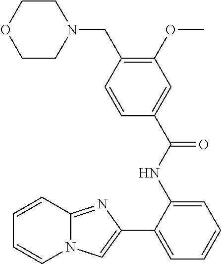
C1(NC(C2=CC(OC)=C(CN3CCOCC3)C=C2)=O)=CC=CC=C1C1=CN2C(=N1)C=CC=C2
